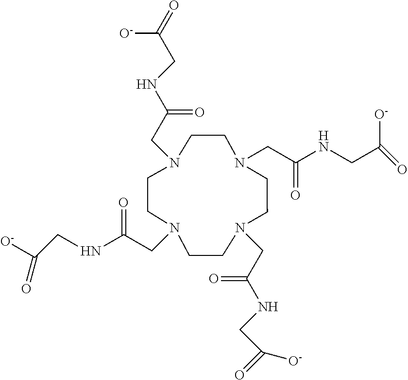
N1(CC(NCC([O-])=O)=O)CCN(CC(NCC(=O)[O-])=O)CCN(CC(=O)NCC([O-])=O)CCN(CC(=O)NCC(=O)[O-])CC1
